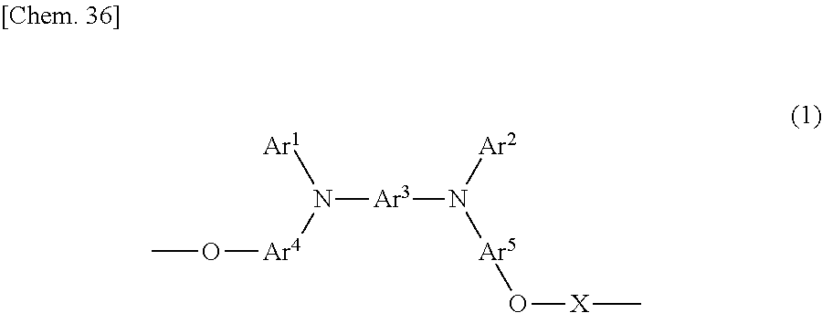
N([Ar3]N([Ar5]O[X]C)[Ar2])([Ar1])[Ar4]OC
